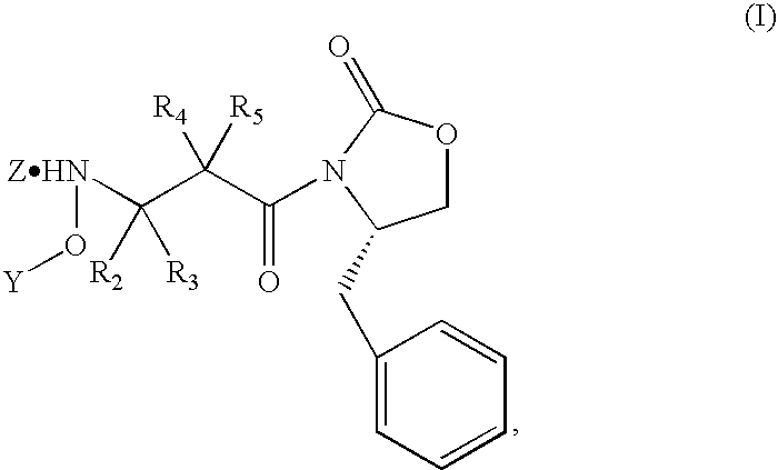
C1OC(=O)N(C(C(C([ZHN]O[Y])([R3])[R2])([R5])[R4])=O)C1CC1=CC=CC=C1
